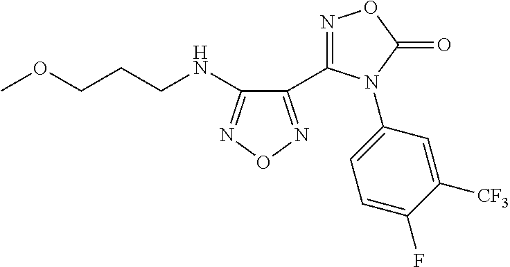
N(C1=NON=C1C1=NOC(=O)N1C1=CC=C(F)C([CF3])=C1)CCCOC
